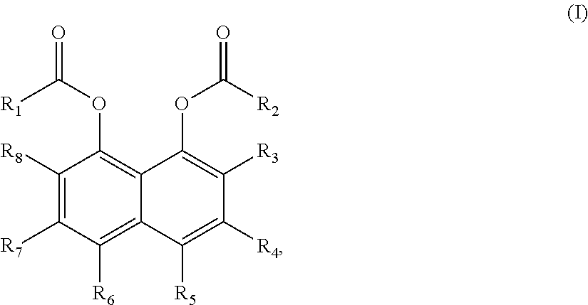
C1([R8])=C([R7])C([R6])=C2C(=C1OC([R1])=O)C(OC([R2])=O)=C([R3])C([R4])=C2[R5]
